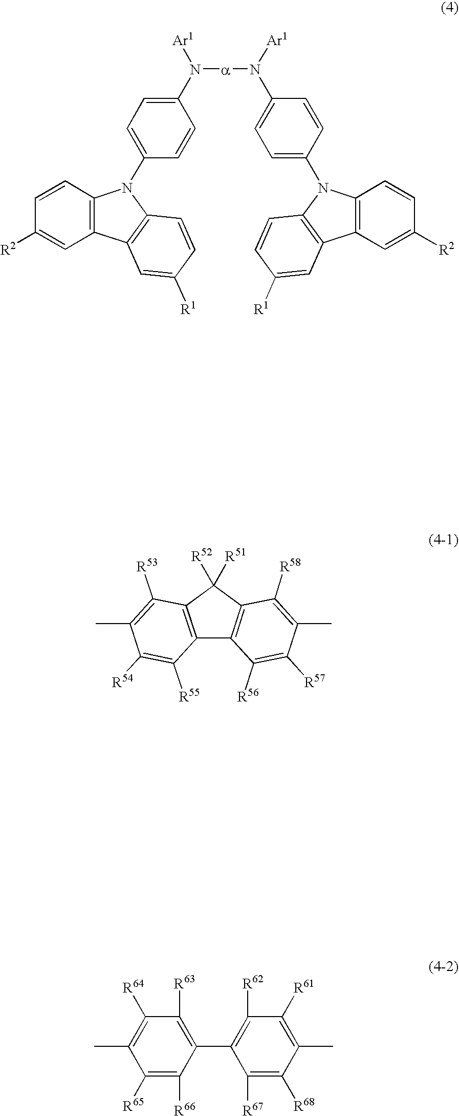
C12=C(C([R52])([R51])C3=C1C([R56])=C([R57])C(C)=C3[R58])C([R53])=C(C)C([R54])=C2[R55].CC1=C([R61])C([R62])=C(C2=C([R63])C([R64])=C(C)C([R65])=C2[R66])C([R67])=C1[R68].C12=C(C=C([R2])C=C1)C1=C(C=CC([R1])=C1)N2C1=CC=C(N([Ar1])[a]N([Ar1])C2=CC=C(N3C4=C(C=C([R2])C=C4)C4=C3C=CC([R1])=C4)C=C2)C=C1
